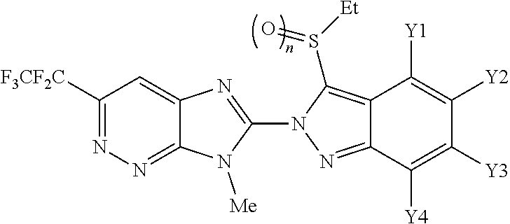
C12=NN=C([F3CF2C])C=C1N=C(N1N=C3C(=C1S([Et])=O)C([Y1])=C([Y2])C([Y3])=C3[Y4])N2[Me]
